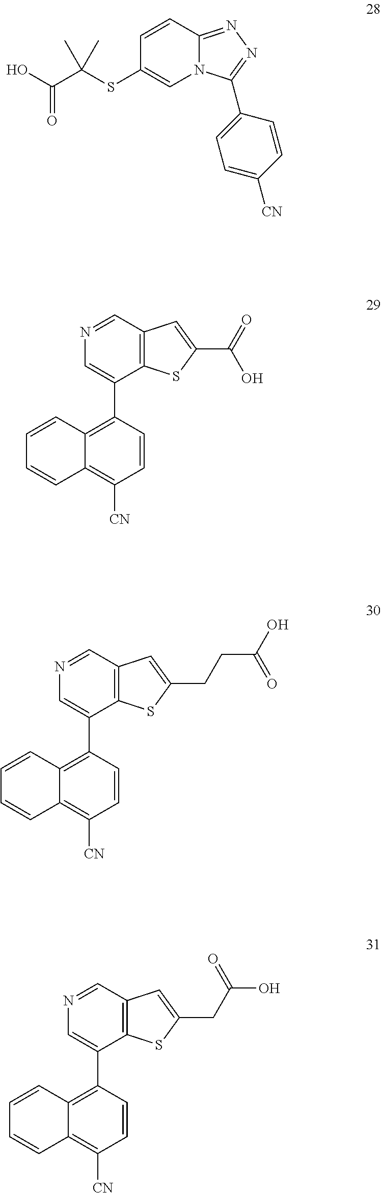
N12C(=NN=C1C1=CC=C([CN])C=C1)C=CC(SC(C(O)=O)(C)C)=C2.C12=C(C=NC=C1C1=C3C(=C([CN])C=C1)C=CC=C3)C=C(C(=O)O)S2.C12=C(C=NC=C1C1=C3C(=C([CN])C=C1)C=CC=C3)C=C(CCC(O)=O)S2.C12=C(C=NC=C1C1=C3C(=C([CN])C=C1)C=CC=C3)C=C(CC(O)=O)S2
